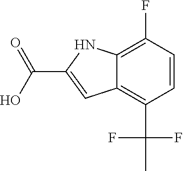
C12=C(F)C=CC(C(C)(F)F)=C1C=C(C(O)=O)N2
